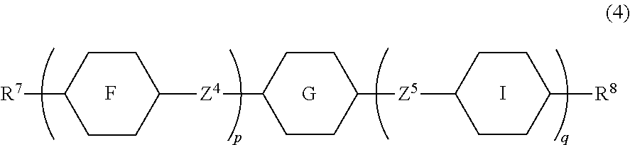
I.[G].[R8]C1CCC([Z5]C2CCC([Z4]C3CCC([R7])CC3)CC2)CC1.F
